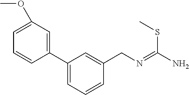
C1(C2=CC(OC)=CC=C2)=CC=CC(CN=C(N)SC)=C1
